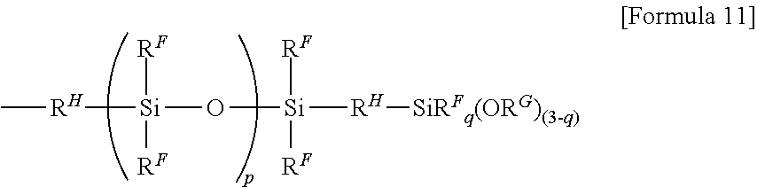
C[RH][Si](O[Si]([RF])([RF])[RH][SiRFq(ORG)(3-q)])([RF])[RF]
